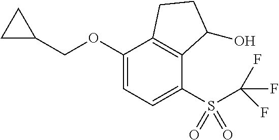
C1(OCC2CC2)=CC=C(S(C(F)(F)F)(=O)=O)C2=C1CCC2O
